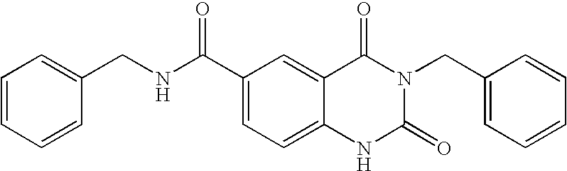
C1=CC=CC(CNC(C2=CC=C3C(=C2)C(=O)N(CC2=CC=CC=C2)C(=O)N3)=O)=C1
